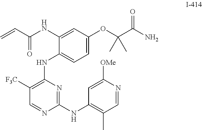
C1([F3C])=C(NC2=CC=C(OC(C(=O)N)(C)C)C=C2NC(C=C)=O)N=C(NC2=C(C)C=NC([OMe])=C2)N=C1
